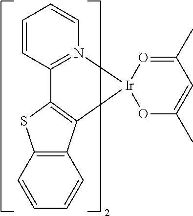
C12=C(C3=C(S1)C=CC=C3)[Ir]1(N3=C2C=CC=C3)OC(C)=CC(C)=O1
